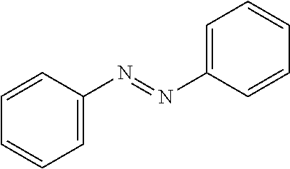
C1=CC(N=NC2=CC=CC=C2)=CC=C1
